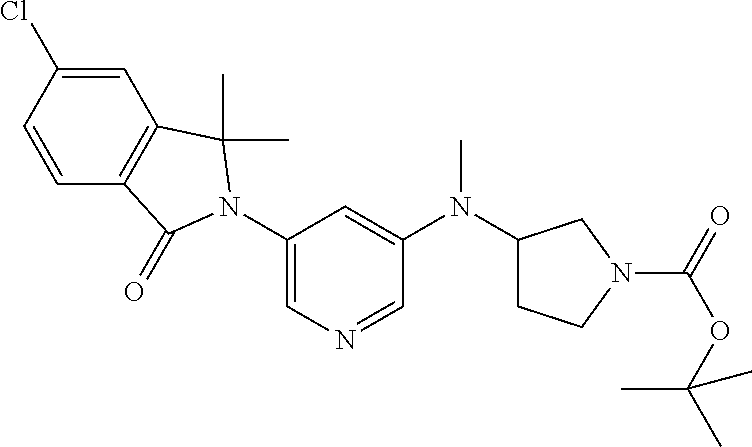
C1=C(Cl)C=CC2=C1C(C)(C)N(C1=CN=CC(N(C3CCN(C(OC(C)(C)C)=O)C3)C)=C1)C2=O
